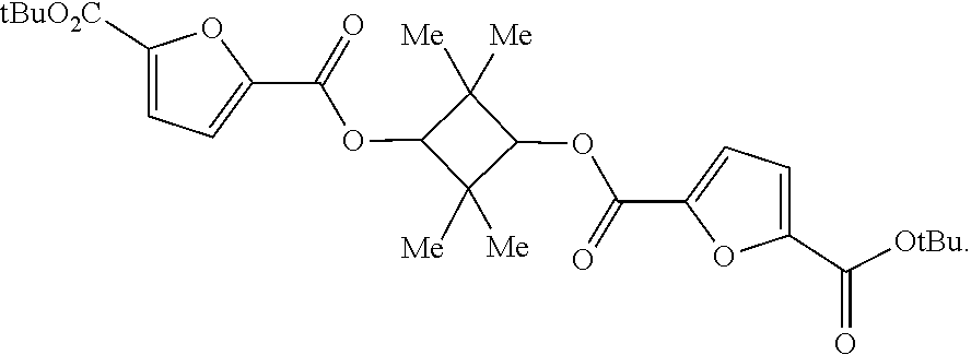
C1(C([OtBu])=O)=CC=C(C(=O)OC2C([Me])([Me])C(OC(C3=CC=C([tBuO2C])O3)=O)C2([Me])[Me])O1
